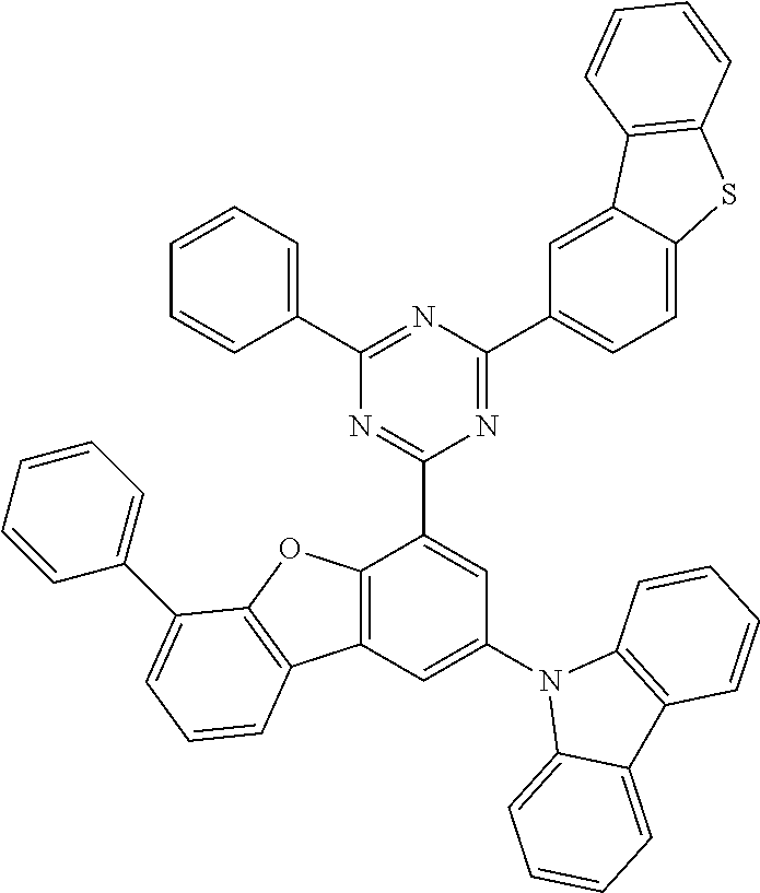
N1=C(C2=CC(N3C4=CC=CC=C4C4=C3C=CC=C4)=CC3=C2OC2=C3C=CC=C2C2=CC=CC=C2)N=C(C2=CC=C3C(=C2)C2=C(S3)C=CC=C2)N=C1C1=CC=CC=C1
